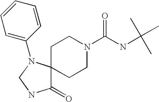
C1C2(CCN(C(NC(C)(C)C)=O)C1)C(=O)NCN2C1=CC=CC=C1
